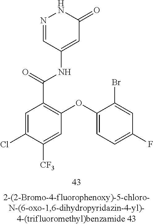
N1=CC(NC(=O)C2=C(OC3=CC=C(F)C=C3Br)C=C([CF3])C(Cl)=C2)=CC(=O)N1
